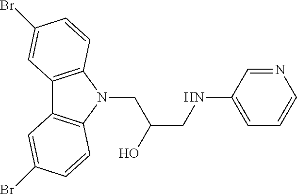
C12=C(N(CC(O)CNC3=CC=CN=C3)C3=C1C=C(Br)C=C3)C=CC(Br)=C2
